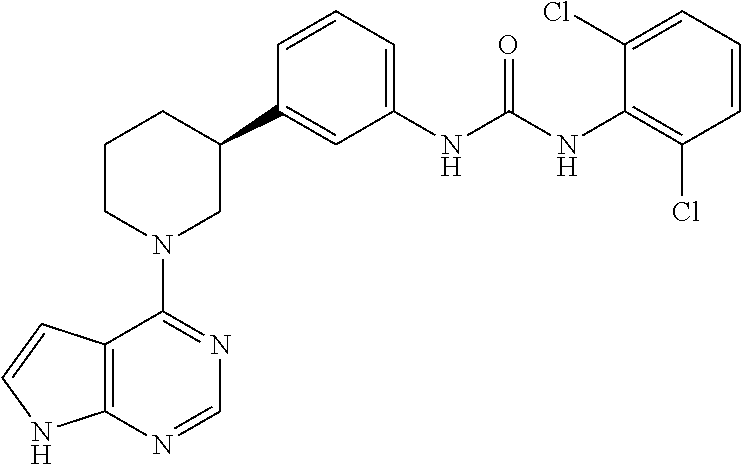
C12=C(N=CN=C1N1CC(C3=CC(NC(NC4=C(Cl)C=CC=C4Cl)=O)=CC=C3)CCC1)NC=C2
